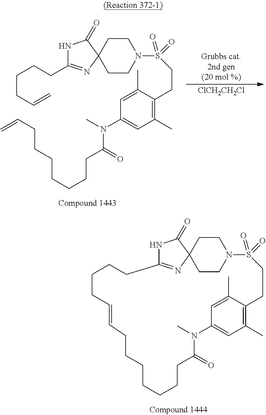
C1CC23CCN1S(=O)(=O)CCC1=C(C)C=C(C=C1C)N(C)C(=O)CCCCCCCC=CCCCCC(=N2)NC3=O.C1CC2(CCN1S(CCC1=C(C)C=C(N(C)C(=O)CCCCCCCC=C)C=C1C)(=O)=O)C(=O)NC(CCCCC=C)=N2.[ClCH2CH2Cl]
